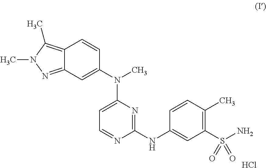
C1(NC2=CC(S(N)(=O)=O)=C(C)C=C2)=NC(N(C2=CC3=NN(C)C(C)=C3C=C2)C)=CC=N1.Cl
